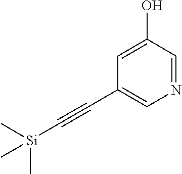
C1=C(O)C=NC=C1C#C[Si](C)(C)C
